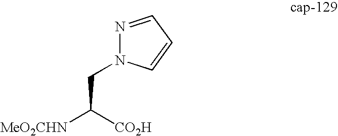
N1=CC=CN1CC([CO2H])[MeO2CHN]
